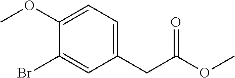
COC1=CC=C(CC(OC)=O)C=C1Br
